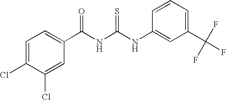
C(NC(NC1=CC(C(F)(F)F)=CC=C1)=S)(=O)C1=CC=C(Cl)C(Cl)=C1
